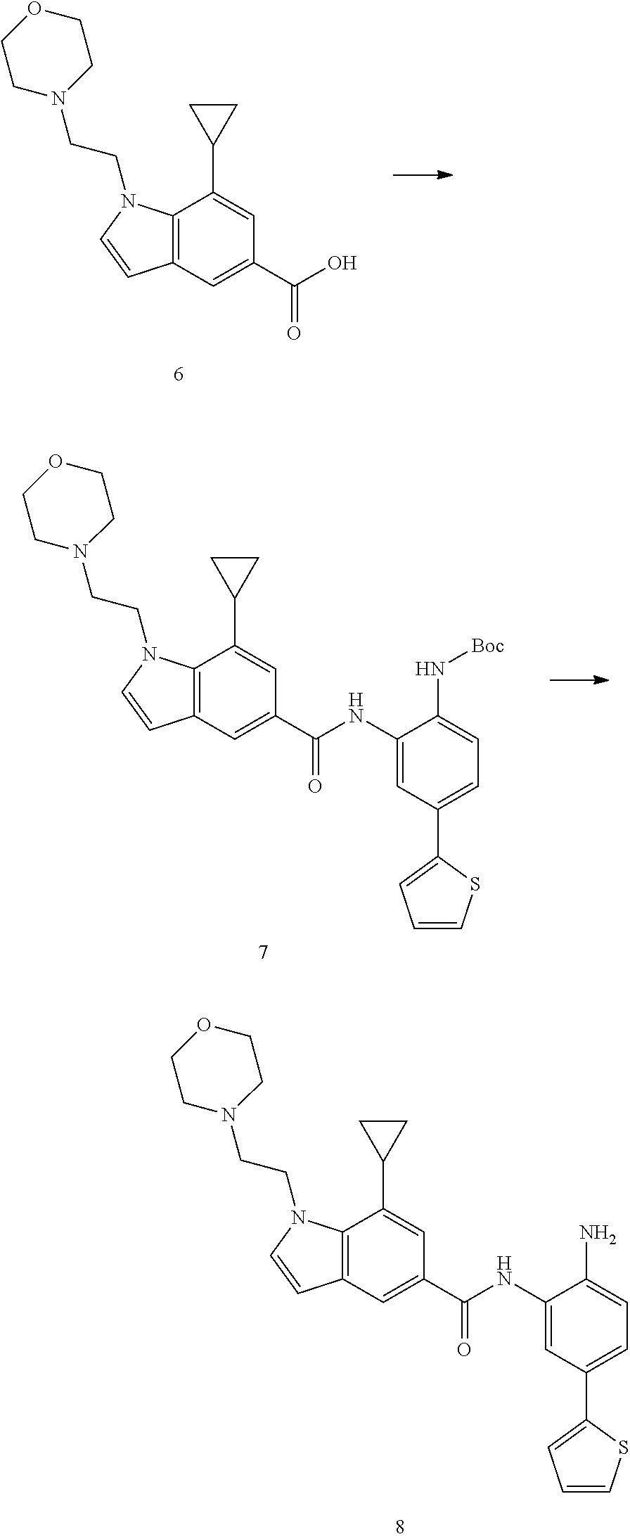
C12=C(C=C(C(O)=O)C=C1C1CC1)C=CN2CCN1CCOCC1.C12=C(C=C(C(NC3=CC(C4=CC=CS4)=CC=C3N)=O)C=C1C1CC1)C=CN2CCN1CCOCC1.C12=C(C=C(C(NC3=CC(C4=CC=CS4)=CC=C3N[Boc])=O)C=C1C1CC1)C=CN2CCN1CCOCC1
